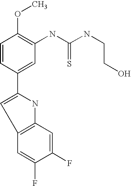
C1=CC(C2=CC3=C(N2)C=C(F)C(F)=C3)=CC(NC(NCCO)=S)=C1OC
